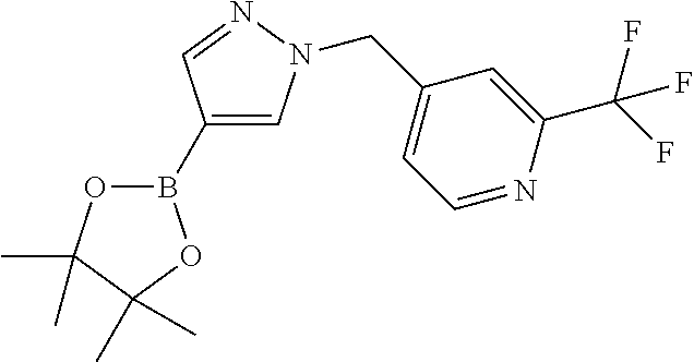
B1(C2=CN(CC3=CC=NC(C(F)(F)F)=C3)N=C2)OC(C)(C)C(C)(C)O1
